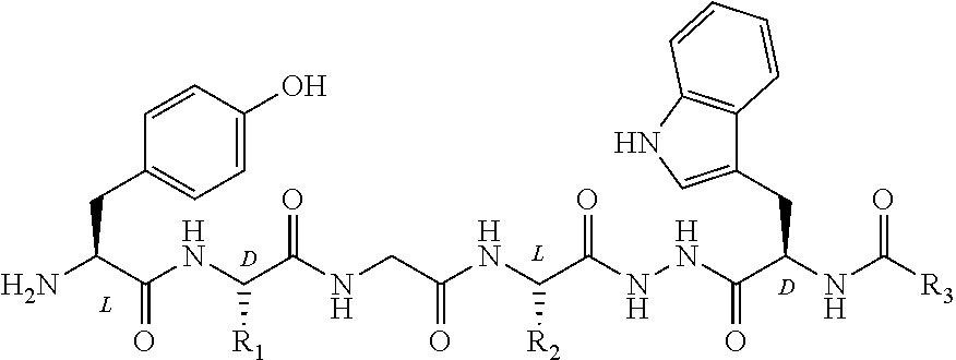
NC(C(NC(C(NCC(NC(C(NNC(C(NC([R3])=O)CC1=CNC2=C1C=CC=C2)=O)=O)[R2])=O)=O)[R1])=O)CC1=CC=C(O)C=C1.[D].[L].[D]
